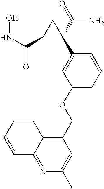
N(C(C1C(C(=O)N)(C2=CC(OCC3=C4C(=NC(C)=C3)C=CC=C4)=CC=C2)C1)=O)O
